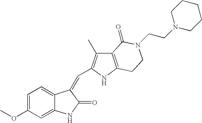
C1=C(OC)C=C2C(=C1)C(=CC1=C(C)C3=C(N1)CCN(CCN1CCCCC1)C3=O)C(=O)N2
